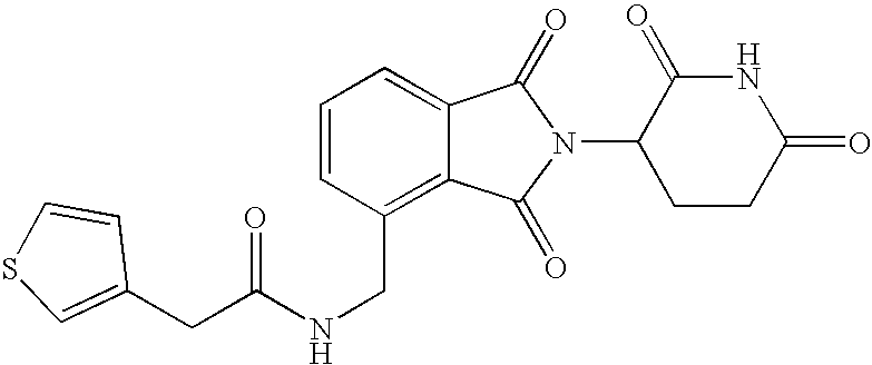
C(C1=C2C(=CC=C1)C(=O)N(C1CCC(=O)NC1=O)C2=O)NC(CC1=CSC=C1)=O
